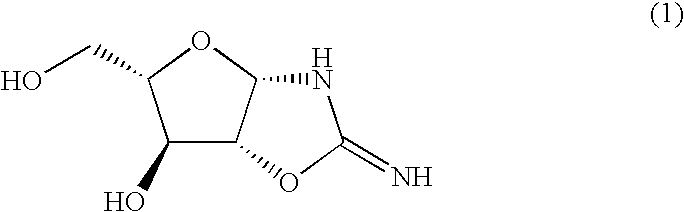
C1(O)C2C(OC1CO)NC(=N)O2
